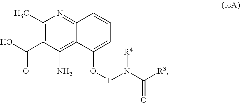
C12=NC(C)=C(C(O)=O)C(N)=C1C(O[L]N(C([R3])=O)[R4])=CC=C2
